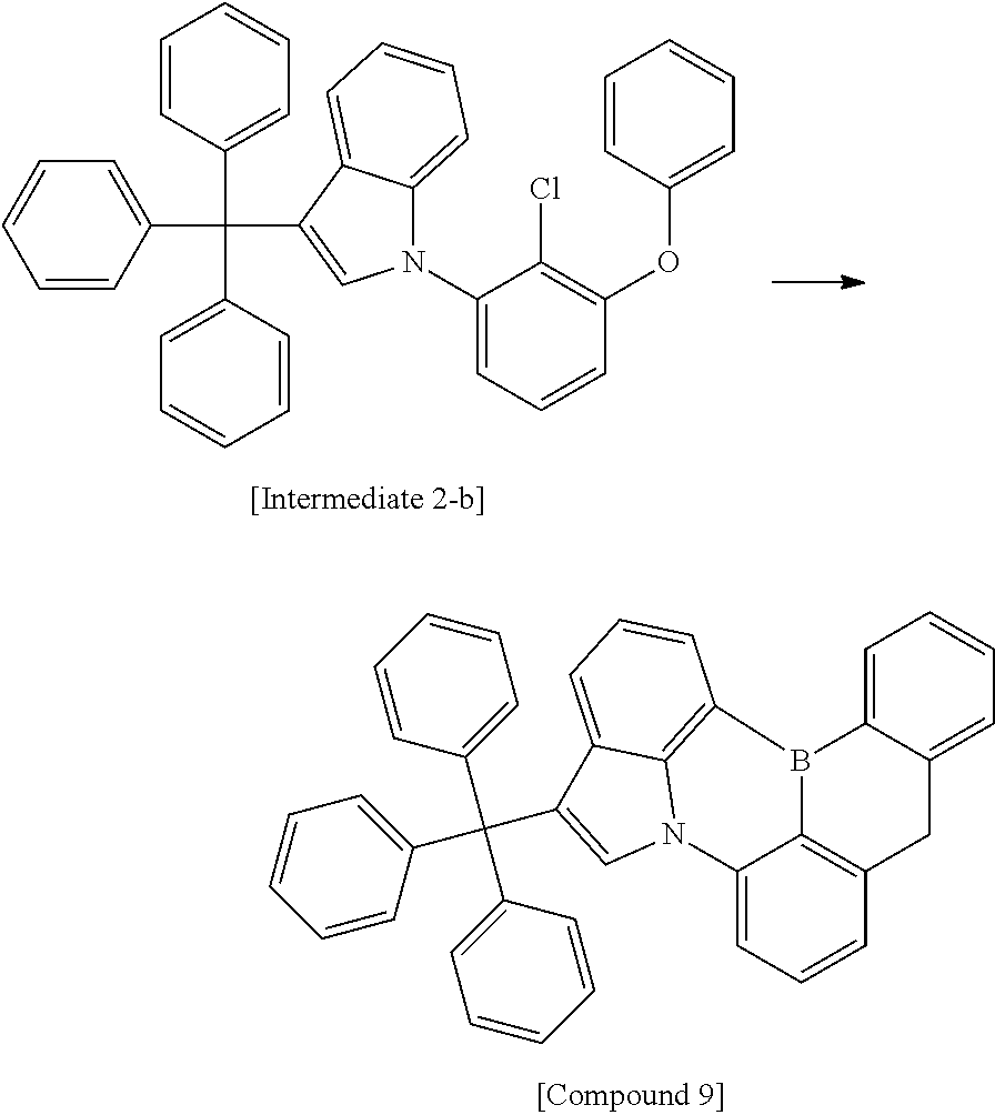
C1(C(C2=CN(C3=CC=CC(OC4=CC=CC=C4)=C3Cl)C3=CC=CC=C23)(C2=CC=CC=C2)C2=CC=CC=C2)=CC=CC=C1.C12=CC=CC3=C1B(C1=CC=CC=C1C3)C1=C3N2C=C(C(C2=CC=CC=C2)(C2=CC=CC=C2)C2=CC=CC=C2)C3=CC=C1
